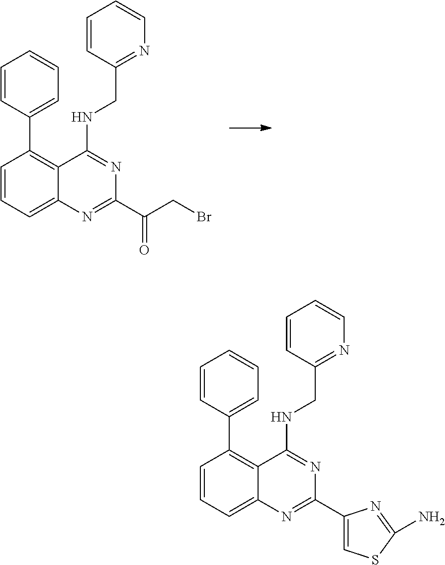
C1=CC=C2C(=C1C1=CC=CC=C1)C(NCC1=NC=CC=C1)=NC(C(=O)CBr)=N2.C1=CC=C2C(=C1C1=CC=CC=C1)C(NCC1=NC=CC=C1)=NC(C1=CSC(N)=N1)=N2
